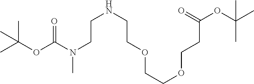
O(C(C)(C)C)C(N(CCNCCOCCOCCC(OC(C)(C)C)=O)C)=O
